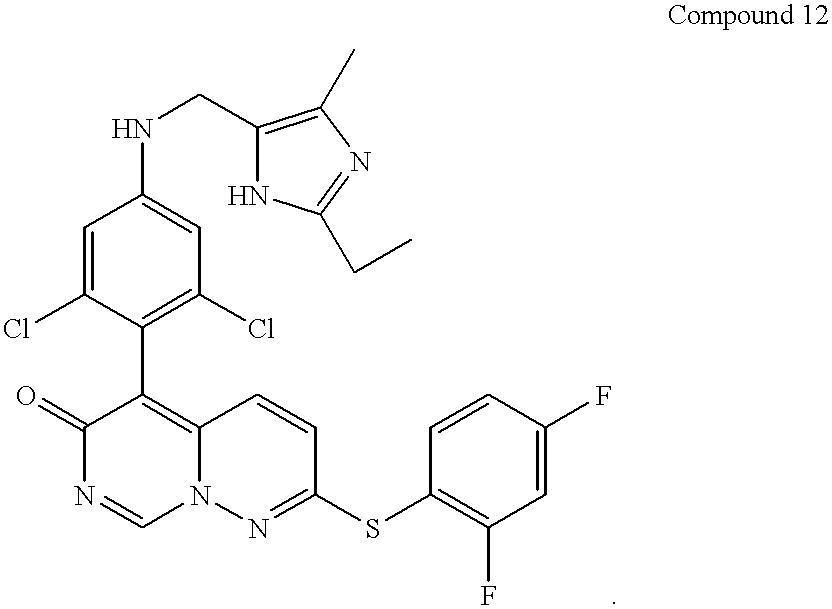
C12=C(C3=C(Cl)C=C(NCC4=C(C)N=C(CC)N4)C=C3Cl)C(=O)N=CN1N=C(SC1=C(F)C=C(F)C=C1)C=C2
